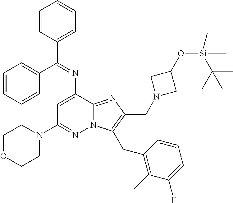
C1OCCN(C2=NN3C(=NC(CN4CC(O[Si](C)(C)C(C)(C)C)C4)=C3CC3=C(C)C(F)=CC=C3)C(N=C(C3=CC=CC=C3)C3=CC=CC=C3)=C2)C1
